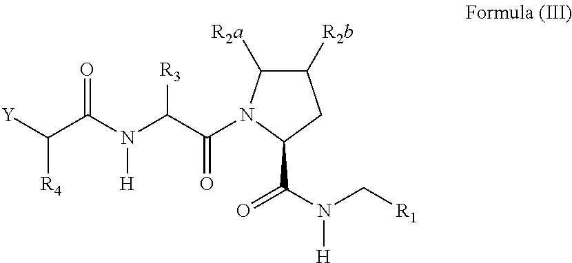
C1([R2b])C([R2a])N(C(C(N(C(C([Y])[R4])=O)[H])[R3])=O)C(C(N(C[R1])[H])=O)C1
